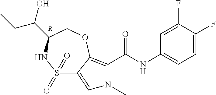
C1=C(F)C(F)=CC=C1NC(C1=C2C(=CN1C)S(=O)(=O)NC(C(O)CC)CO2)=O.[R]
